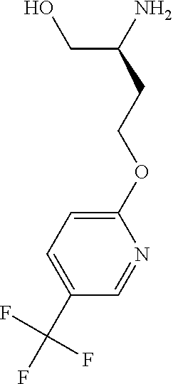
C(CCOC1=CC=C(C(F)(F)F)C=N1)(CO)N
